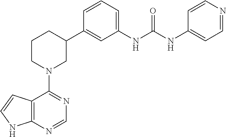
C12=C(N=CN=C1N1CC(C3=CC(NC(NC4=CC=NC=C4)=O)=CC=C3)CCC1)NC=C2
